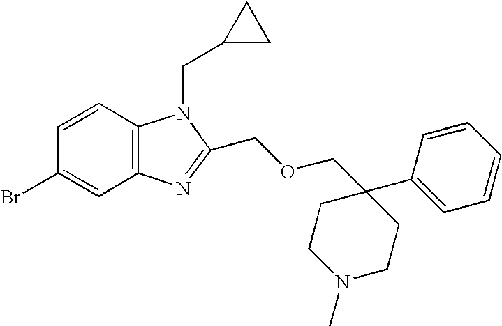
BrC1=CC2=C(C=C1)N(CC1CC1)C(COCC1(C3=CC=CC=C3)CCN(C)CC1)=N2
